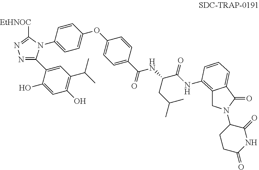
C1(C2=NN=C([EtHNOC])N2C2=CC=C(OC3=CC=C(C(NC(C(NC4=C5CN(C6CCC(=O)NC6=O)C(=O)C5=CC=C4)=O)CC(C)C)=O)C=C3)C=C2)=CC(C(C)C)=C(O)C=C1O
